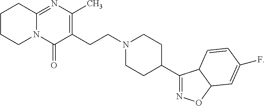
C1CCN2C(=NC(C)=C(CCN3CCC(C4=NOC5C4C=CC(F)=C5)CC3)C2=O)C1
